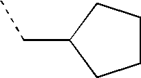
C1CCC(CC)C1
